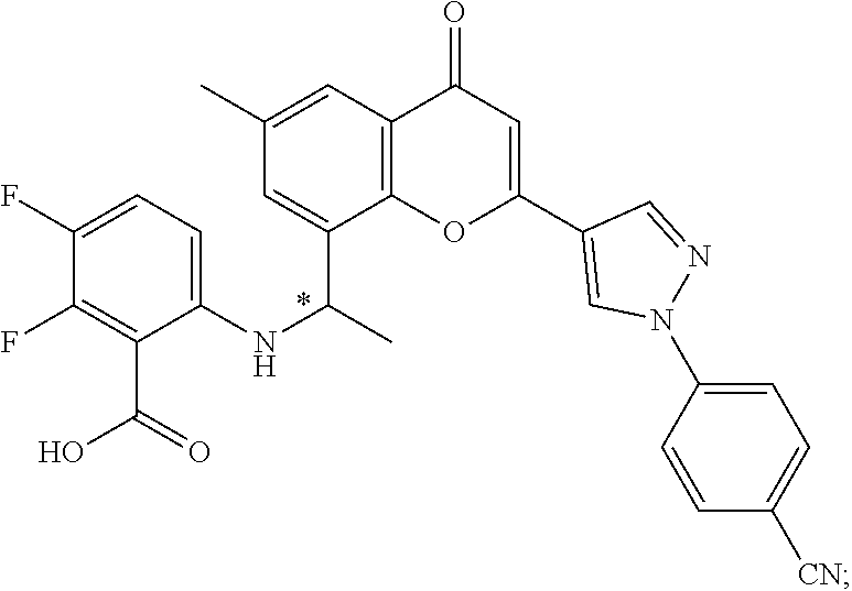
N(C1=CC=C(F)C(F)=C1C(=O)O)C(C1=CC(C)=CC2=C1OC(C1=CN(C3=CC=C([CN])C=C3)N=C1)=CC2=O)C
